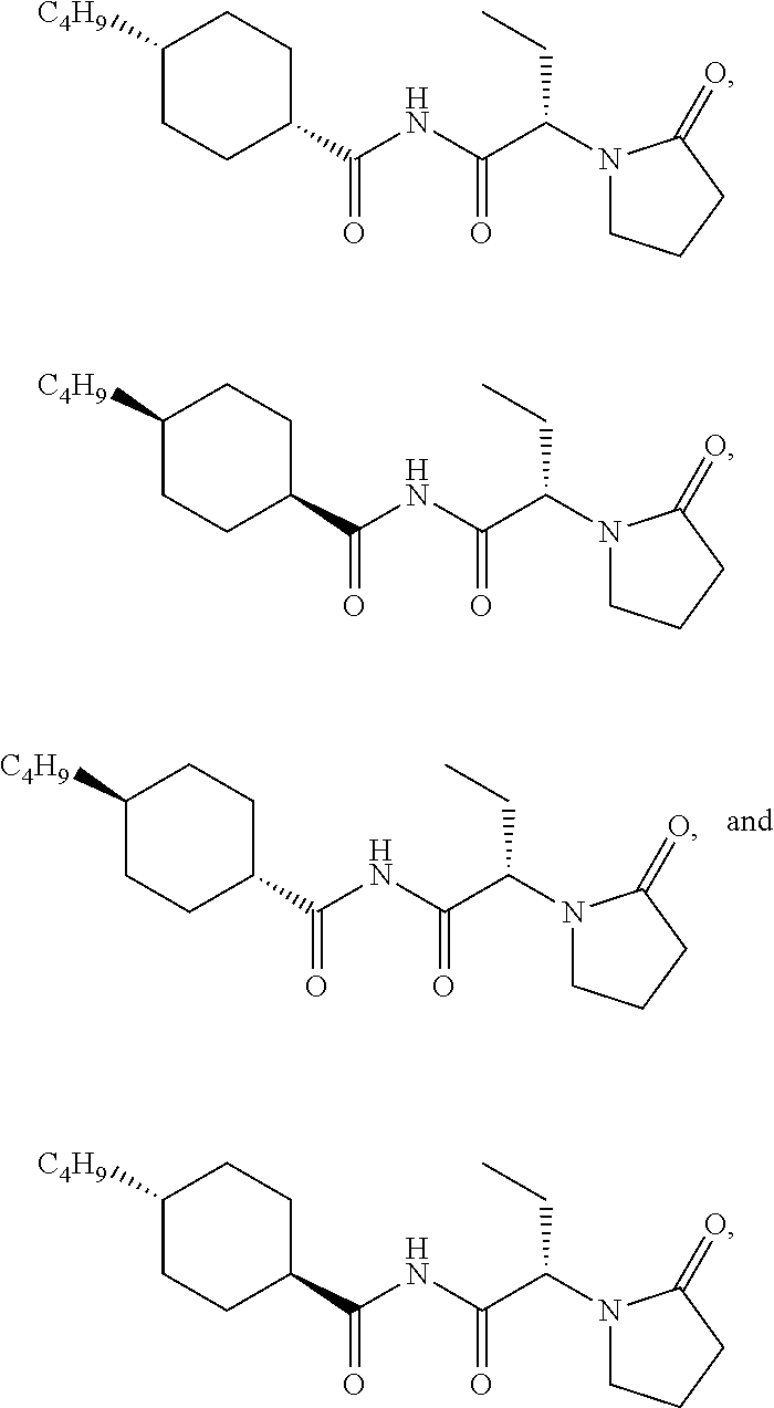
C1(C(NC(C(N2CCCC2=O)CC)=O)=O)CCC([C4H9])CC1.C1(C(NC(C(N2CCCC2=O)CC)=O)=O)CCC([C4H9])CC1.C1(C(NC(C(N2CCCC2=O)CC)=O)=O)CCC([C4H9])CC1.C1(C(NC(C(N2CCCC2=O)CC)=O)=O)CCC([C4H9])CC1
